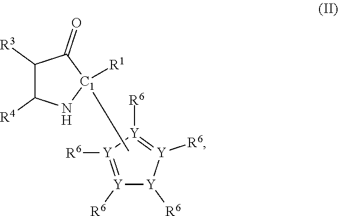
C1([R3])C([R4])N[C1]([R1])(C)C1=O.[Y]1([R6])=[Y]([R6])[Y]([R6])=[Y]([R6])[Y]1[R6]
